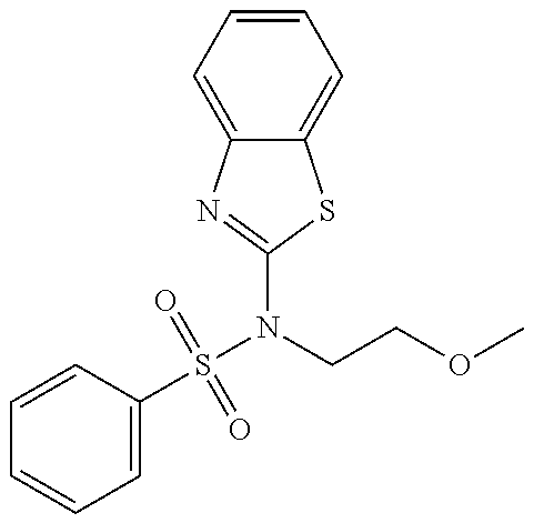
C1=CC(S(N(CCOC)C2=NC3=CC=CC=C3S2)(=O)=O)=CC=C1
